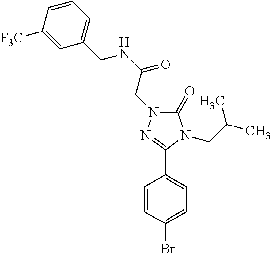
C(NC(=O)CN1C(=O)N(CC(C)C)C(C2=CC=C(Br)C=C2)=N1)C1=CC=CC([F3C])=C1
